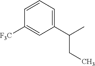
C1(C(C)CC)=CC=CC([F3C])=C1
